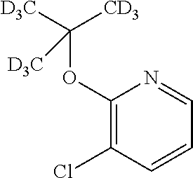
C1(OC([D3C])([CD3])[D3C])=C(Cl)C=CC=N1
